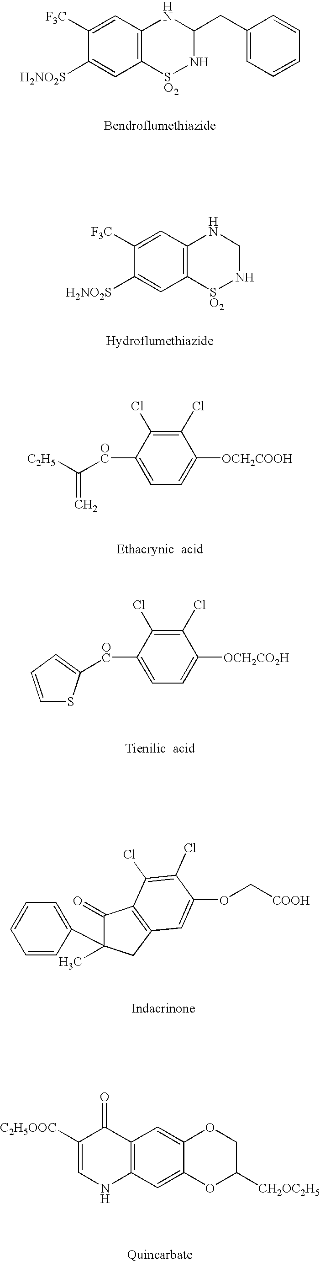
C12=C(C=C([F3C])C([H2NO2S])=C1)NC(CC1=CC=CC=C1)N[SO2]2.C12=C(C=C([F3C])C([H2NO2S])=C1)NCN[SO2]2.C1(Cl)=C(Cl)C([OC]C([C2H5])=C)=CC=C1[OCH2COOH].C1(Cl)=C(Cl)C([OC]C2=CC=CS2)=CC=C1[OCH2CO2H].C1=CC(C2(C)CC3=C(C2=O)C(Cl)=C(Cl)C(OC[COOH])=C3)=CC=C1.C1([C2H5OOC])=CNC2=C(C1=O)C=C1C(=C2)OC([CH2OC2H5])CO1
